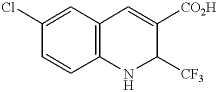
C1=CC2=C(C=C1Cl)C=C([CO2H])C([CF3])N2
